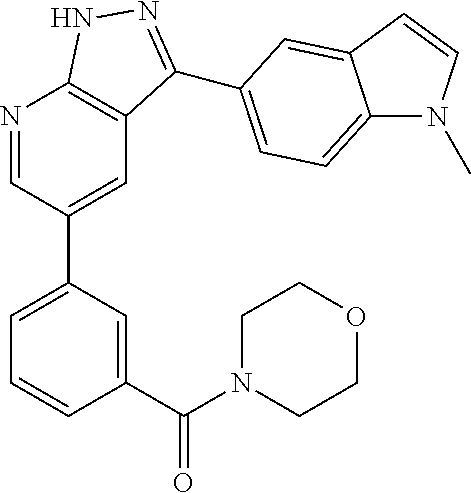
N1=CC(C2=CC=CC(C(N3CCOCC3)=O)=C2)=CC2=C1NN=C2C1=CC=C2N(C)C=CC2=C1
